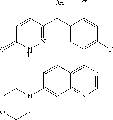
C1OCCN(C2=CC3=NC=NC(C4=C(F)C=C(Cl)C(C(C5=NNC(=O)C=C5)O)=C4)=C3C=C2)C1
